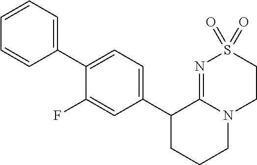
C1(C2CCCN3C2=NS(=O)(=O)CC3)=CC=C(C2=CC=CC=C2)C(F)=C1
